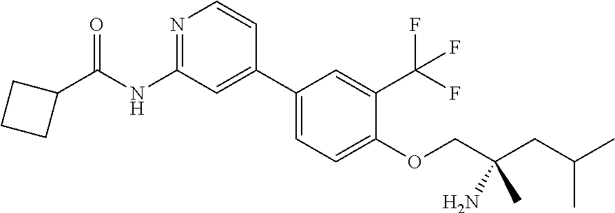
N1=C(NC(=O)C2CCC2)C=C(C2=CC=C(OCC(CC(C)C)(C)N)C(C(F)(F)F)=C2)C=C1
